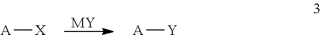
[MY].[A][X].[A][Y]
